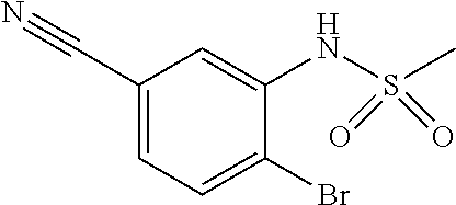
C1(C#N)=CC=C(Br)C(NS(C)(=O)=O)=C1
